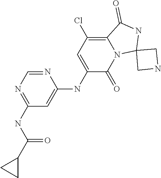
N1=CN=C(NC(C2CC2)=O)C=C1NC1=CC(Cl)=C2N(C1=O)C1(NC2=O)CNC1
